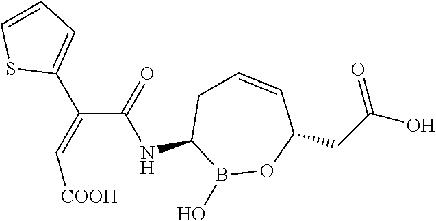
C1(NC(C(=C[COOH])C2=CC=CS2)=O)B(O)OC(CC(O)=O)C=CC1
